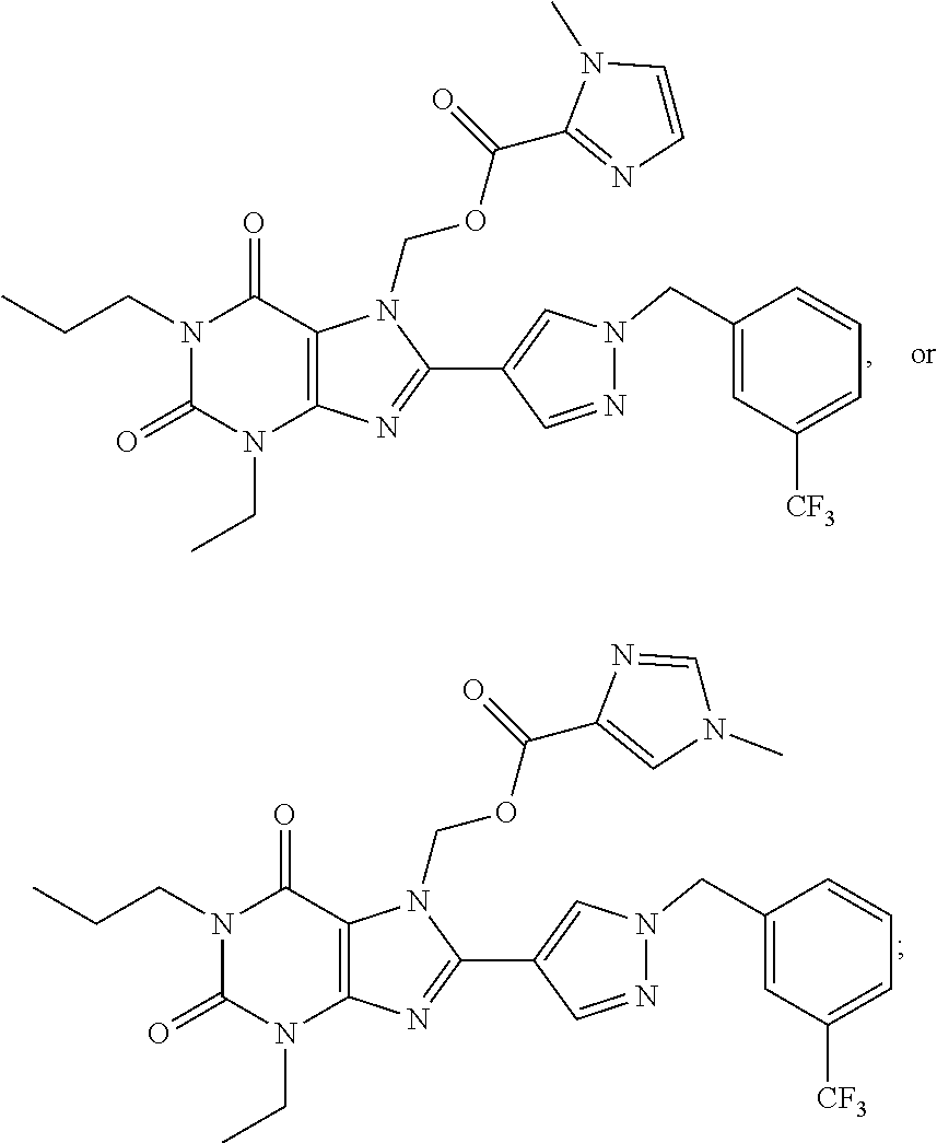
N1(CCC)C(=O)N(CC)C2=C(C1=O)N(COC(C1=CN(C)C=N1)=O)C(C1=CN(CC3=CC([CF3])=CC=C3)N=C1)=N2.N1(CCC)C(=O)N(CC)C2=C(C1=O)N(COC(C1=NC=CN1C)=O)C(C1=CN(CC3=CC([CF3])=CC=C3)N=C1)=N2
